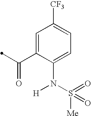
C1=C(C(=O)C)C(N(S([Me])(=O)=O)[H])=CC=C1[CF3]
